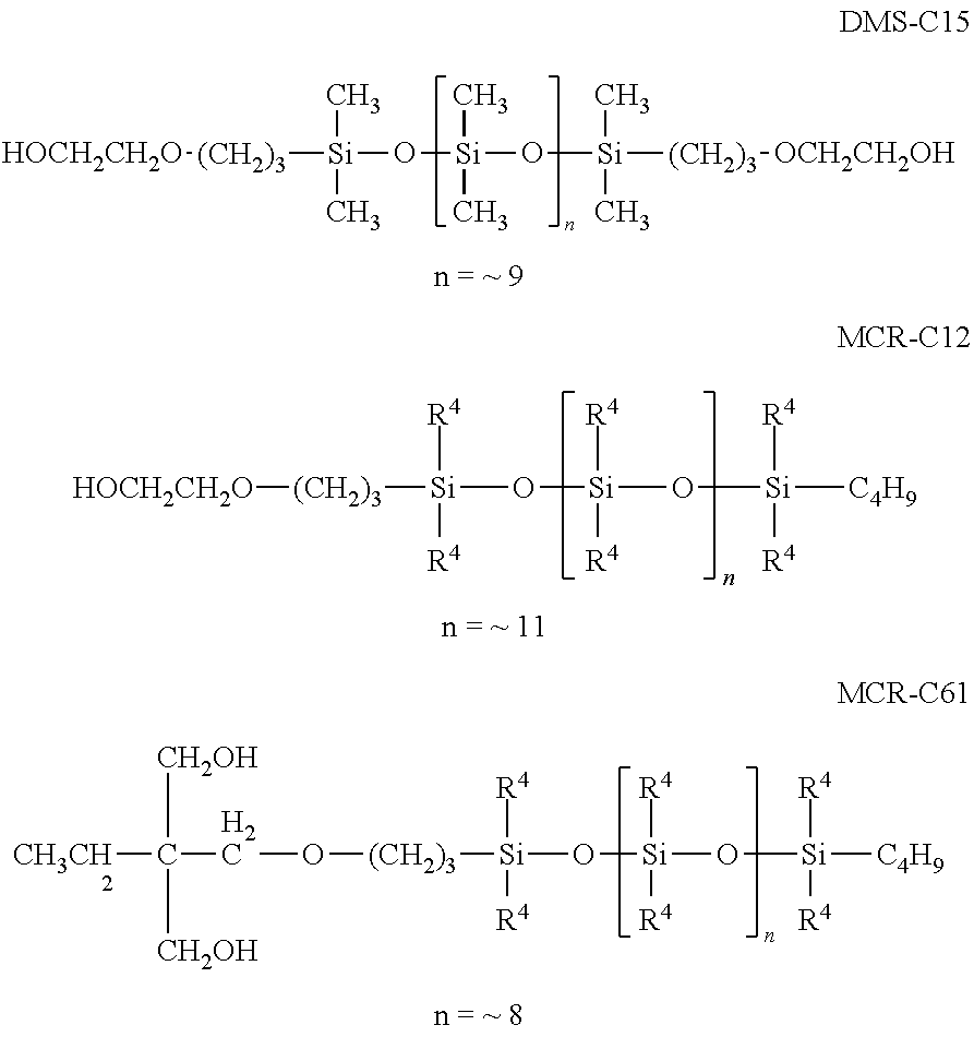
[(CH2)3]([Si](O[Si](O[Si]([(CH2)3][OCH2CH2OH])(C)C)(C)C)(C)C)[HOCH2CH2O].[(CH2)3]([Si](O[Si](O[Si]([C4H9])([R4])[R4])([R4])[R4])([R4])[R4])[HOCH2CH2O].[(CH2)3]([Si](O[Si](O[Si]([C4H9])([R4])[R4])([R4])[R4])([R4])[R4])OCC([CH3CH2])([CH2OH])[CH2OH]
